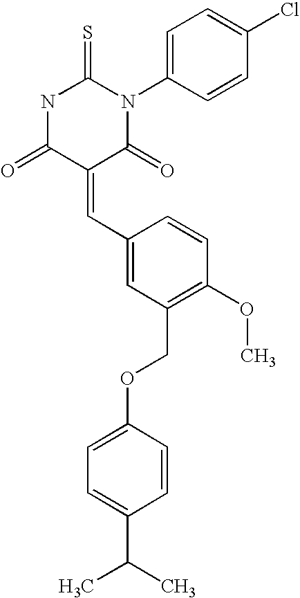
N1C(=O)C(=CC2=CC(COC3=CC=C(C(C)C)C=C3)=C(OC)C=C2)C(=O)N(C2=CC=C(Cl)C=C2)C1=S
